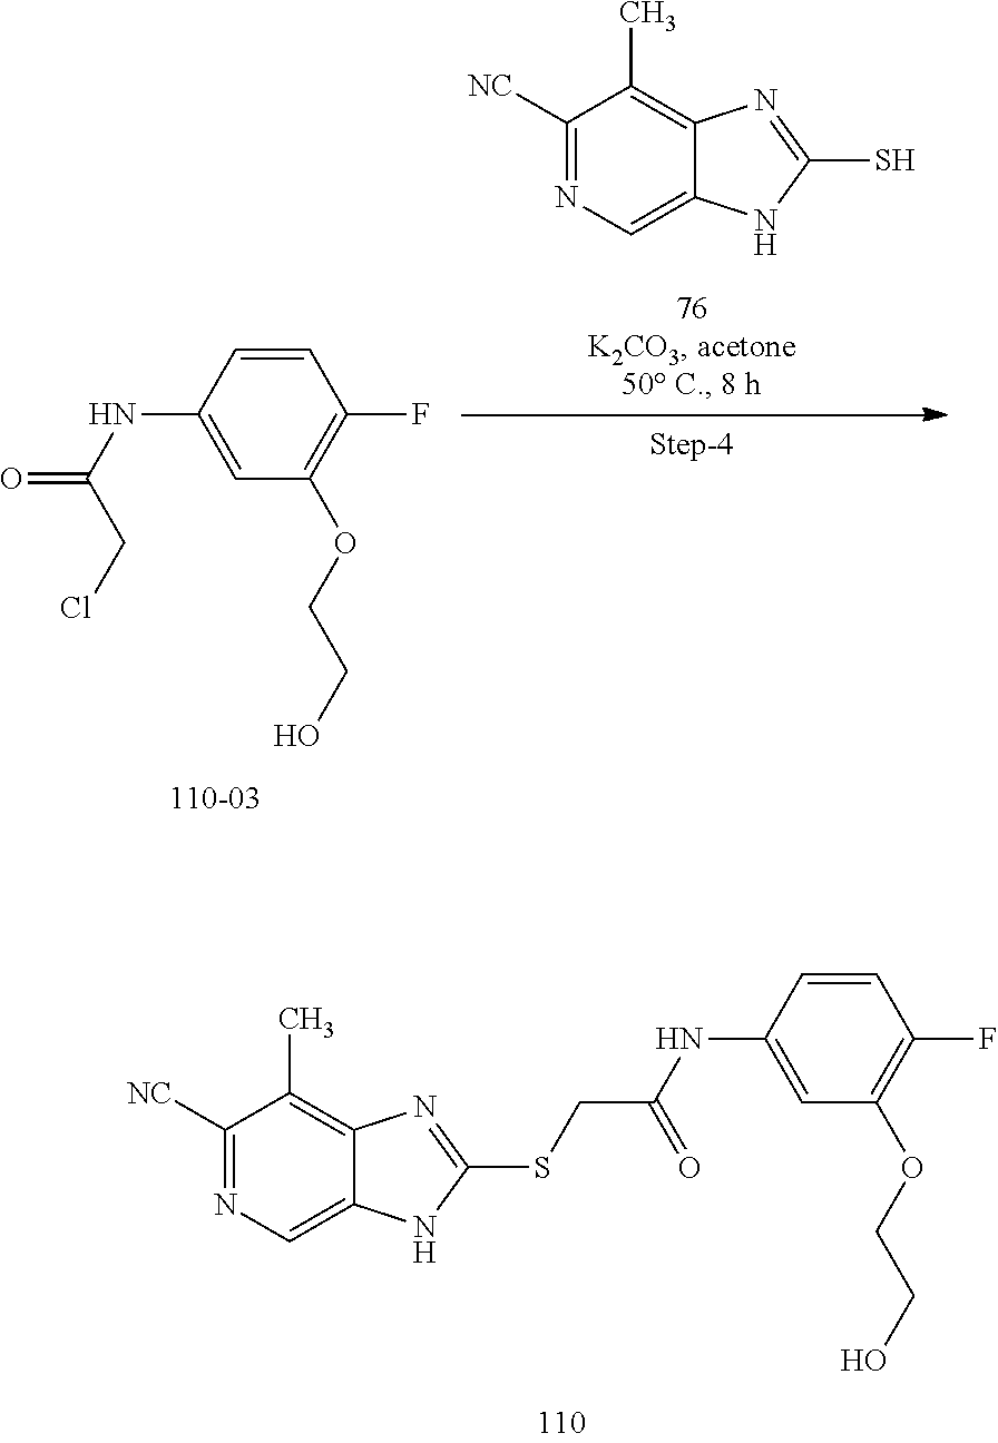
C1=CC(NC(CSC2=NC3=C(C)C([NC])=NC=C3N2)=O)=CC(OCCO)=C1F.C1=CC(NC(=O)CCl)=CC(OCCO)=C1F.SC1=NC2=C(C)C([NC])=NC=C2N1
